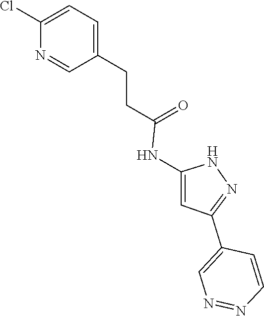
N1C(NC(CCC2=CC=C(Cl)N=C2)=O)=CC(C2=CN=NC=C2)=N1
